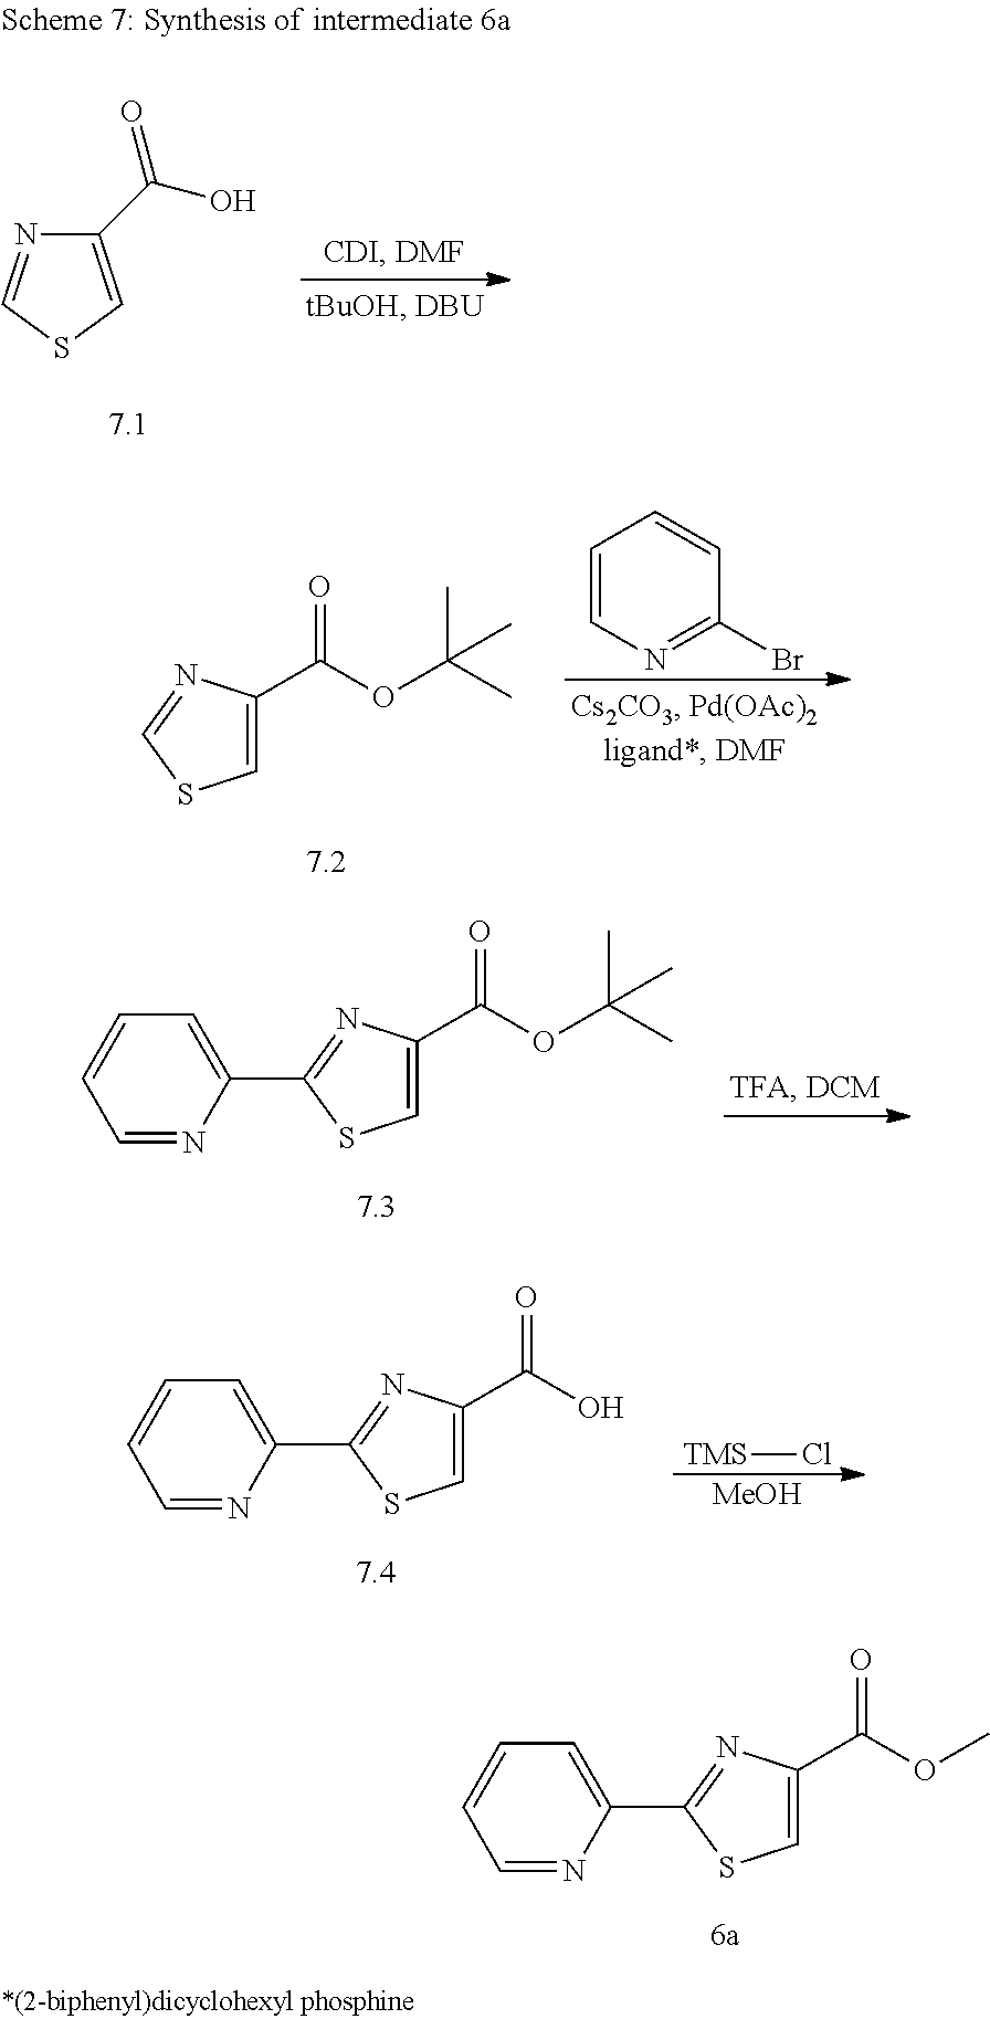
C1(C(O)=O)=CSC=N1.C1=C(C(OC(C)(C)C)=O)N=CS1.C1=CN=C(Br)C=C1.C1=C(C(OC(C)(C)C)=O)N=C(C2=CC=CC=N2)S1.C1=C(C(O)=O)N=C(C2=CC=CC=N2)S1.[TMS]Cl.[MeOH].C1=C(C(OC)=O)N=C(C2=CC=CC=N2)S1
